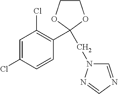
C1=C(Cl)C=CC(C2(CN3C=NC=N3)OCCO2)=C1Cl
